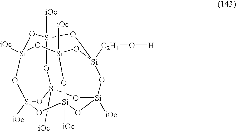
O1[Si]2([iOc])O[Si]3([iOc])O[Si]4([C2H4]O[H])CO[Si]1([iOc])O[Si]1([iOc])O[Si]([iOc])(O2)O[Si]([iOc])(O[Si]([iOc])(O1)O4)O3
